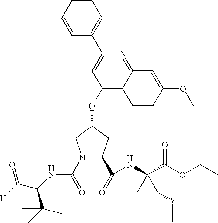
N1(C(NC(C(C)(C)C)C(=O)[H])=O)C(C(NC2(C(=O)OCC)C(C=C)C2)=O)CC(OC2=C3C(=NC(C4=CC=CC=C4)=C2)C=C(OC)C=C3)C1
